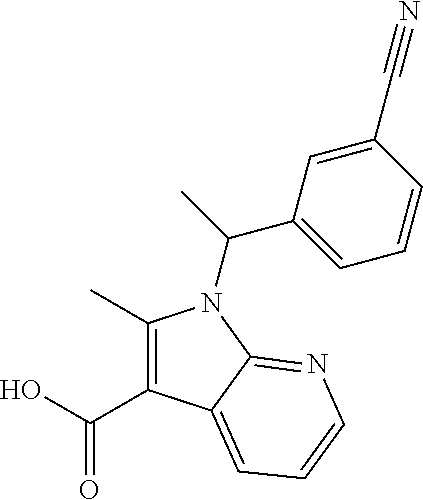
C(O)(=O)C1=C(C)N(C(C2=CC=CC(C#N)=C2)C)C2=NC=CC=C12
